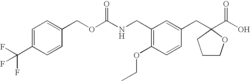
C1=C(C(F)(F)F)C=CC(COC(NCC2=C(OCC)C=CC(CC3(C(O)=O)CCCO3)=C2)=O)=C1
